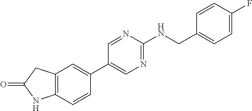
C1=NC(NCC2=CC=C(F)C=C2)=NC=C1C1=CC2=C(C=C1)NC(=O)C2
